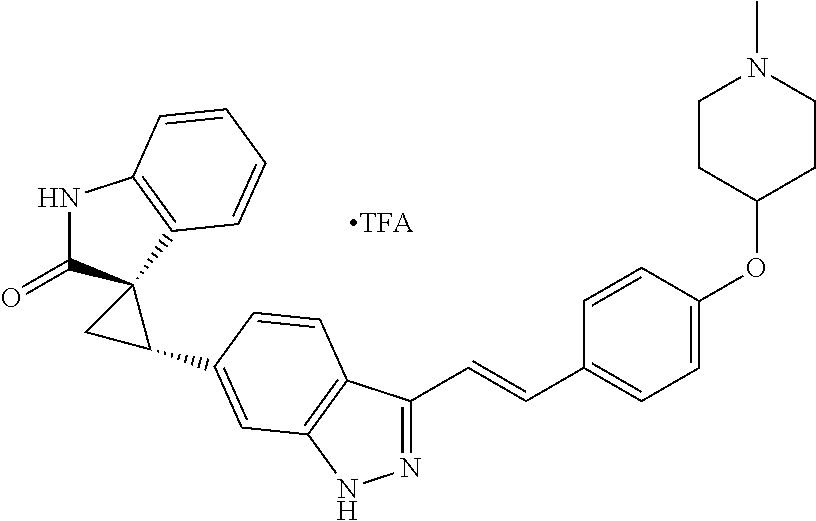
N1C(=O)C2(C3=C1C=CC=C3)CC2C1=CC2=C(C(C=CC3=CC=C(OC4CCN(C)CC4)C=C3)=NN2)C=C1
